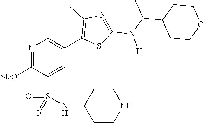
N1=C([MeO])C(S(NC2CCNCC2)(=O)=O)=CC(C2=C(C)N=C(N(C(C)C3CCOCC3)[H])S2)=C1
